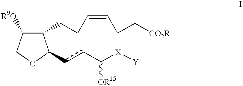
O1C(ccC([X][Y])[OR15])C(CCC=CCC[CO2R])C([R9O])C1
